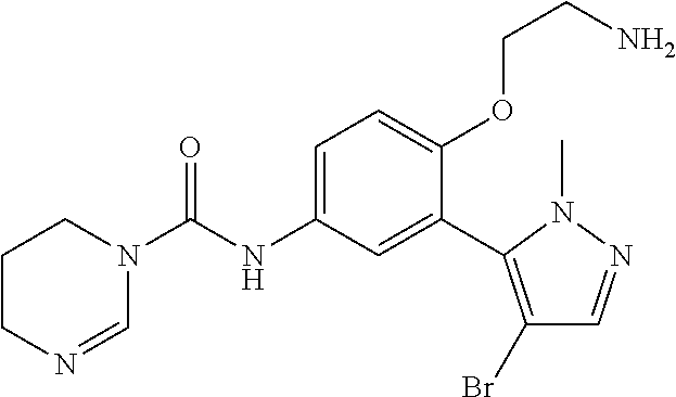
C1CN=CN(C(=O)NC2=CC=C(OCCN)C(C3=C(Br)C=NN3C)=C2)C1
